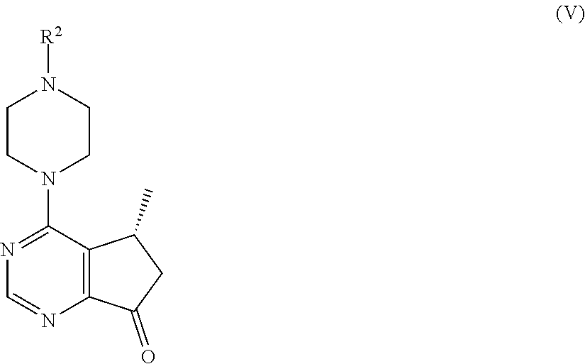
N1=C(N2CCN([R2])CC2)C2=C(N=C1)C(=O)CC2C
